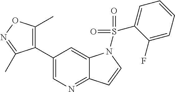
C1(C2=C(C)ON=C2C)=CN=C2C(=C1)N(S(=O)(C1=CC=CC=C1F)=O)C=C2
